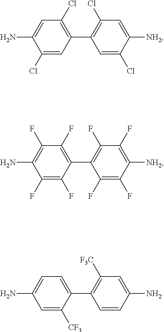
NC1=CC(Cl)=C(C2=C(Cl)C=C([NH2])C(Cl)=C2)C=C1Cl.NC1=C(F)C(F)=C(C2=C(F)C(F)=C([NH2])C(F)=C2F)C(F)=C1F.NC1=CC=C(C2=C([F3C])C=C([NH2])C=C2)C([CF3])=C1
